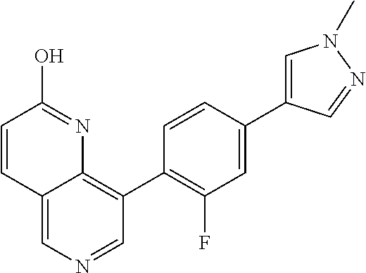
C1=CC2=CN=CC(C3=C(F)C=C(C4=CN(C)N=C4)C=C3)=C2N=C1O
